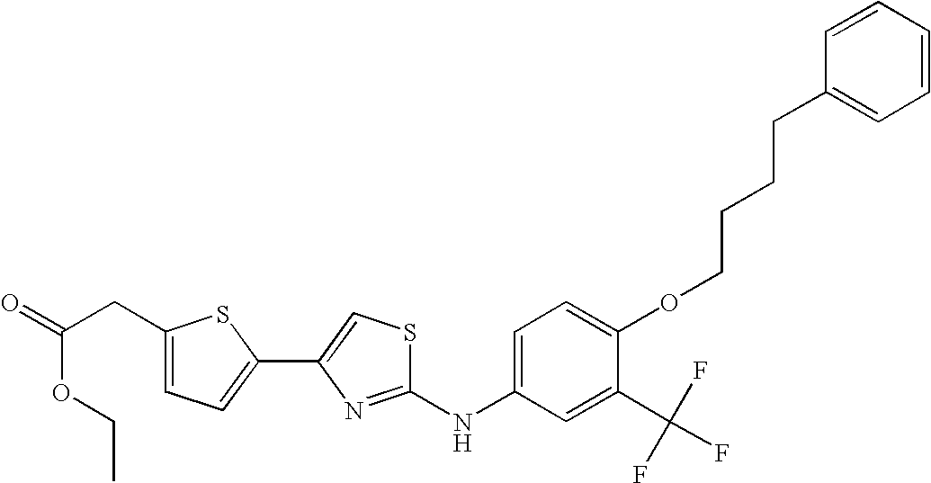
C1(NC2=NC(C3=CC=C(CC(=O)OCC)S3)=CS2)=CC=C(OCCCCC2=CC=CC=C2)C(C(F)(F)F)=C1
